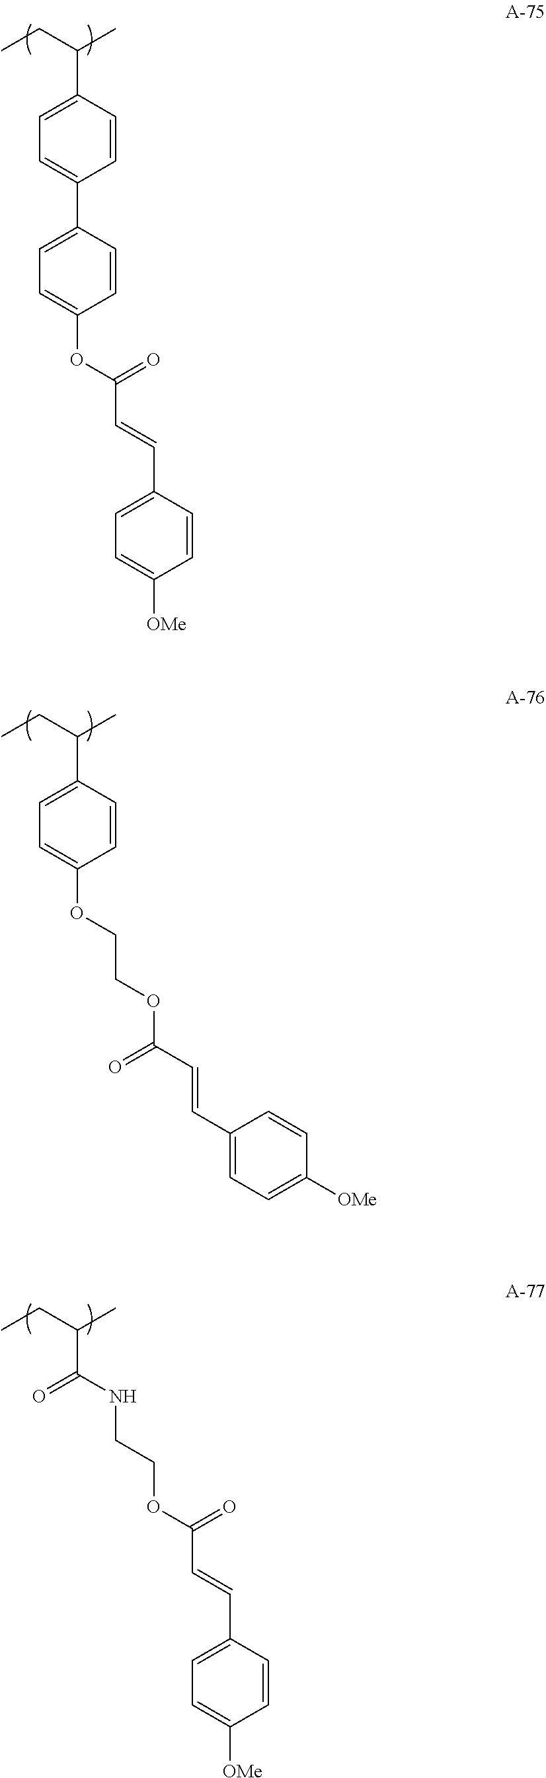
CCC(C)C1=CC=C(C2=CC=C(OC(=O)C=CC3=CC=C([OMe])C=C3)C=C2)C=C1.CCC(C)C1=CC=C(OCCOC(=O)C=CC2=CC=C([OMe])C=C2)C=C1.CCC(C)C(NCCOC(C=CC1=CC=C([OMe])C=C1)=O)=O
